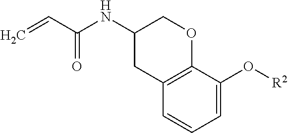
C1(NC(C=C)=O)CC2=C(OC1)C(O[R2])=CC=C2
